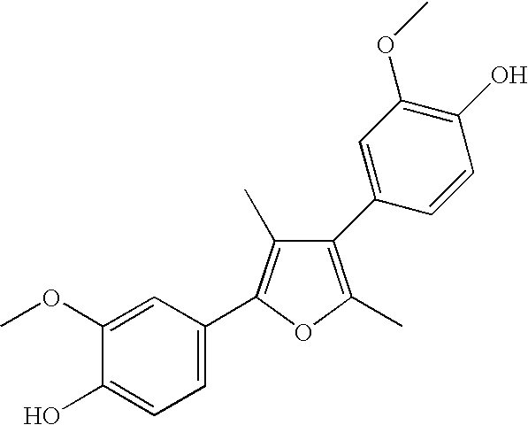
C1=C(C2=C(C)C(C3=CC(OC)=C(O)C=C3)=C(C)O2)C=C(OC)C(O)=C1
